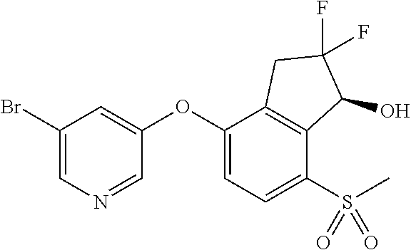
O(C1=CC(Br)=CN=C1)C1=CC=C(S(C)(=O)=O)C2=C1CC(F)(F)C2O
